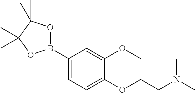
C1(B2OC(C)(C)C(C)(C)O2)=CC=C(OCCN(C)C)C(OC)=C1
